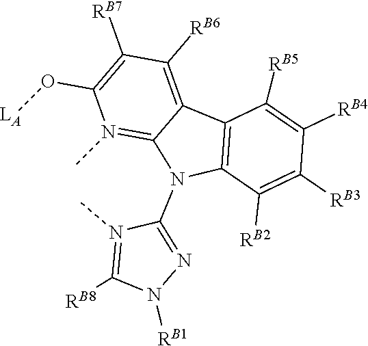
O(C1=C([RB7])C([RB6])=C2C3=C(C([RB2])=C([RB3])C([RB4])=C3[RB5])N(C3=NN([RB1])C([RB8])=N3C)C2=N1C)[LA]
